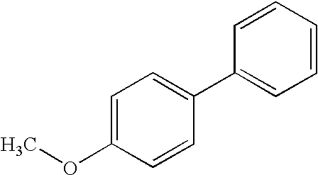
C1=C(OC)C=CC(C2=CC=CC=C2)=C1
